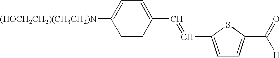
C1=CC(C=CC2=CC=C(C(=O)[H])S2)=CC=C1[(HOCH2CH2)(CH3CH2)N]
